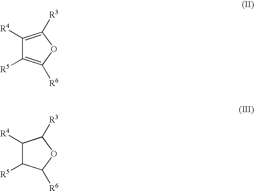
C1([R4])=C([R3])OC([R6])=C1[R5].C1([R4])C([R5])C([R6])OC1[R3]
